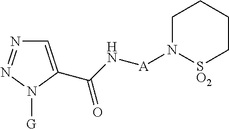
C1=C(C(=O)N[A]N2[SO2]CCCC2)N([G])N=N1
